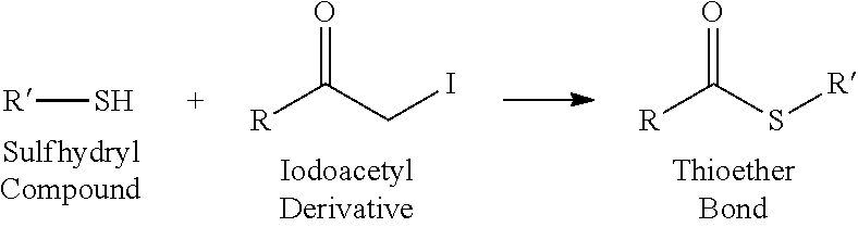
[R]S.[R]C(CI)=O.[R]C(S[R])=O
